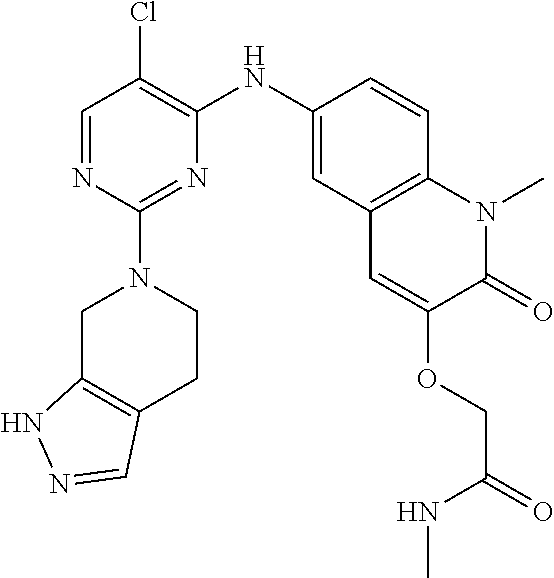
C1=NC(N2CCC3=C(C2)NN=C3)=NC(NC2=CC3=C(C=C2)N(C)C(=O)C(OCC(NC)=O)=C3)=C1Cl
